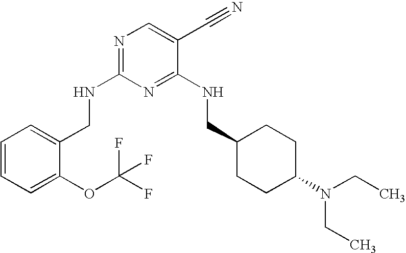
C1(CNC2=NC=C(C#N)C(NCC3CCC(N(CC)CC)CC3)=N2)=CC=CC=C1OC(F)(F)F
